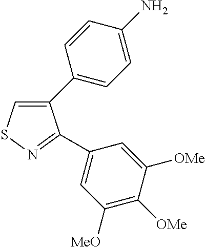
C1(C2=CC=C(N)C=C2)=CSN=C1C1=CC([MeO])=C([OMe])C([OMe])=C1
